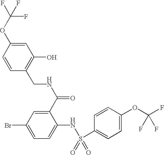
C1(C(NCC2=C(O)C=C(OC(F)(F)F)C=C2)=O)=CC(Br)=CC=C1NS(C1=CC=C(OC(F)(F)F)C=C1)(=O)=O
